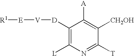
C1([D][V][E][R1])=C([L])N=C([T])C([CH2OH])=C1[A]
